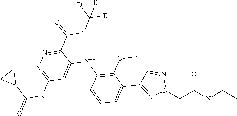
CCNC(CN1N=CC(C2=CC=CC(NC3=CC(NC(C4CC4)=O)=NN=C3C(NC([D])([D])[D])=O)=C2OC)=N1)=O
